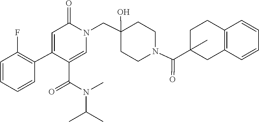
CC(C)N(C(C1=CN(CC2(O)CCN(C(C3(C)CC4=C(C=CC=C4)CC3)=O)CC2)C(=O)C=C1C1=C(F)C=CC=C1)=O)C
